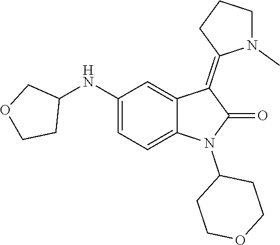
C1(NC2COCC2)=CC=C2C(=C1)C(=C1N(C)CCC1)C(=O)N2C1CCOCC1
